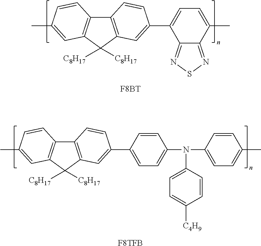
C12=C(C([C8H17])([C8H17])C3=C1C=CC(C)=C3)C=C(C1=CC=C(C)C3=NSN=C31)C=C2.[F8BT].C12=C(C([C8H17])([C8H17])C3=C1C=CC(C)=C3)C=C(C1=CC=C(N(C3=CC=C(C)C=C3)C3=CC=C([C4H9])C=C3)C=C1)C=C2.[F8TFB]
